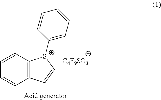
C12=C(C=CC=C1)[S+](C1=CC=CC=C1)C=C2.[C4F9SO3]
